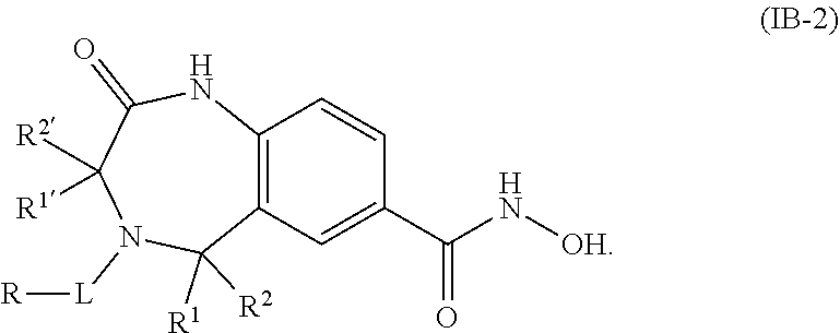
N1([L][R])C([R1])([R2])C2=C(NC(=O)C1([R2])[R1])C=CC(C(N[OH])=O)=C2
